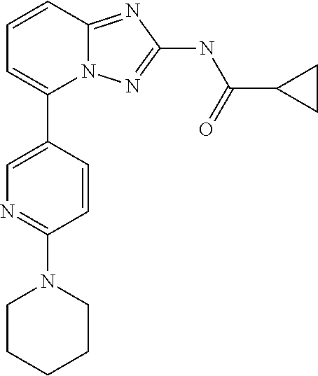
C1=CC2=NC(NC(=O)C3CC3)=NN2C(C2=CN=C(N3CCCCC3)C=C2)=C1
